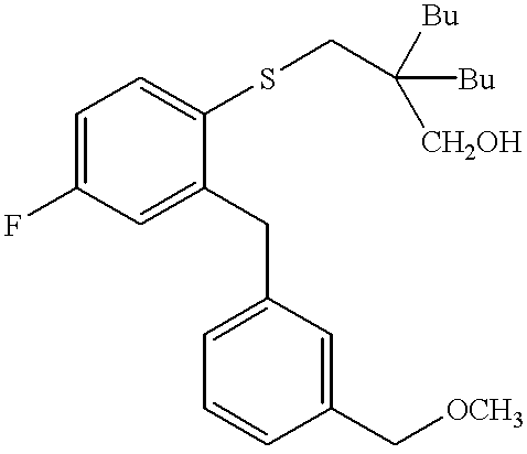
C1=C(CC2=CC(F)=CC=C2SCC([Bu])([Bu])[CH2OH])C=C(C[OCH3])C=C1
